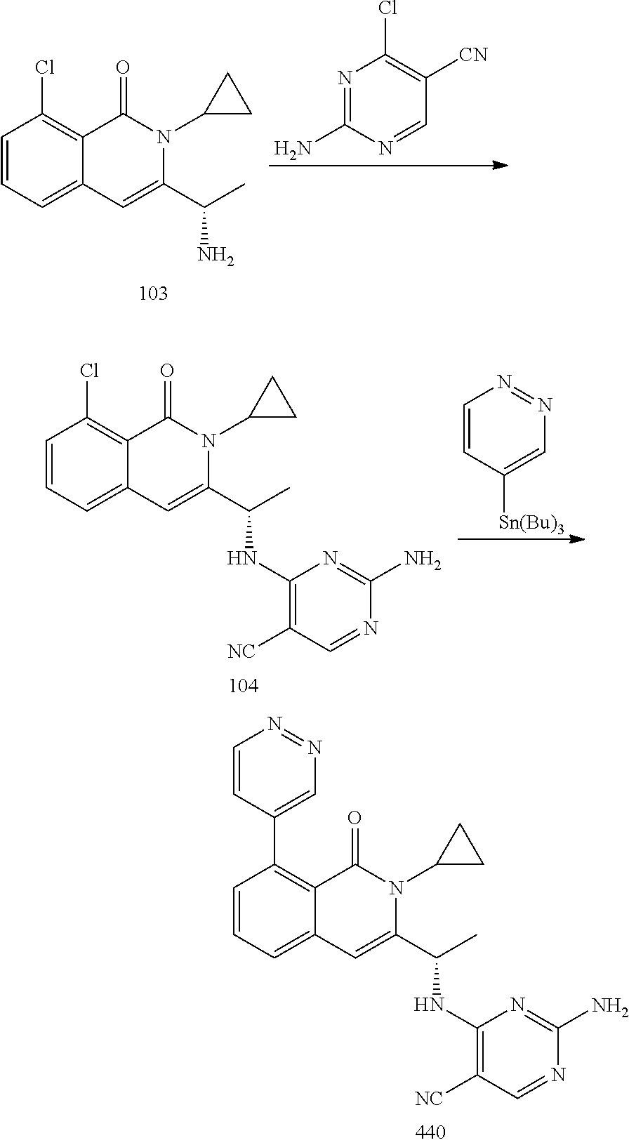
C1=CC=C2C(=C1Cl)C(=O)N(C1CC1)C(C(C)N)=C2.N1=C(N)N=CC([CN])=C1Cl.C1=CC=C2C(=C1Cl)C(=O)N(C1CC1)C(C(C)NC1=C([NC])C=NC(N)=N1)=C2.C1=CC([Sn(Bu)3])=CN=N1.C1=CC=C2C(=C1C1=CN=NC=C1)C(=O)N(C1CC1)C(C(C)NC1=C([NC])C=NC(N)=N1)=C2
